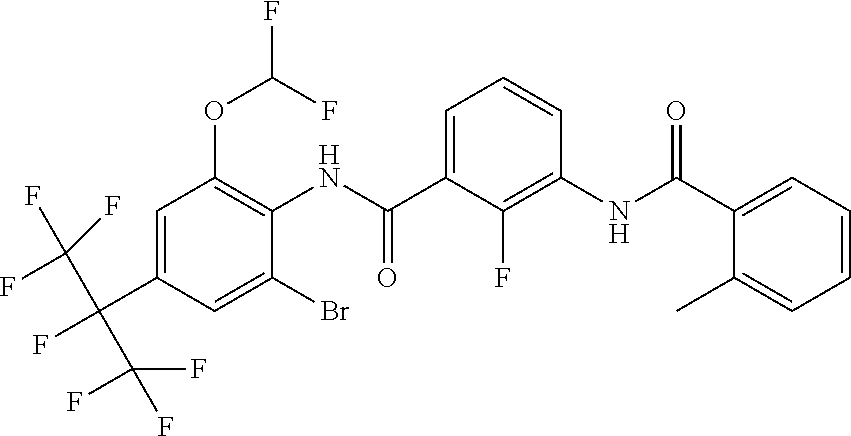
N(C1=C(OC(F)F)C=C(C(F)(C(F)(F)F)C(F)(F)F)C=C1Br)C(C1=CC=CC(NC(C2=CC=CC=C2C)=O)=C1F)=O
